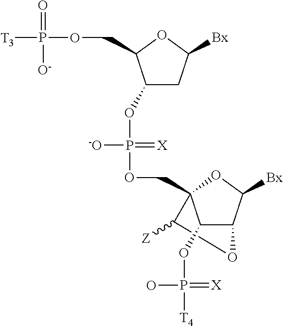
C1(OP(=[X])([-O])OCC23C([Z])OC(C2OP(=[X])(O)[T4])C([Bx])O3)CC([Bx])OC1COP([T3])(=O)[O-]
